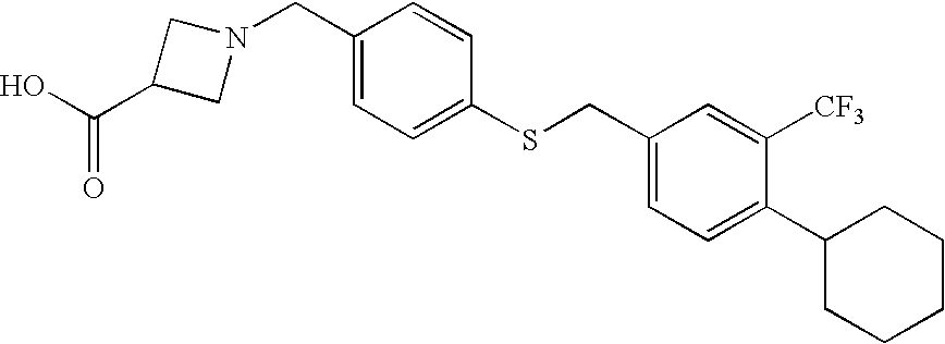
C1(CN2CC(C(O)=O)C2)=CC=C(SCC2=CC=C(C3CCCCC3)C([CF3])=C2)C=C1
